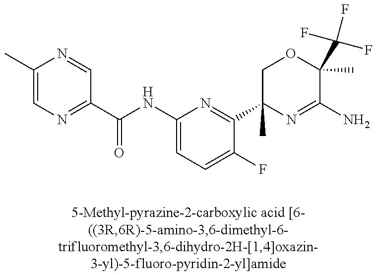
C1(C)=CN=C(C(NC2=CC=C(F)C(C3(C)N=C(N)C(C)(C(F)(F)F)OC3)=N2)=O)C=N1
